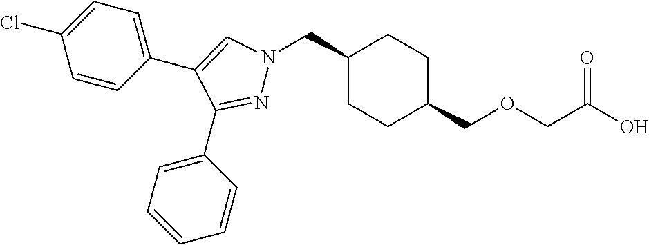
C1(CN2N=C(C3=CC=CC=C3)C(C3=CC=C(Cl)C=C3)=C2)CCC(COCC(O)=O)CC1
